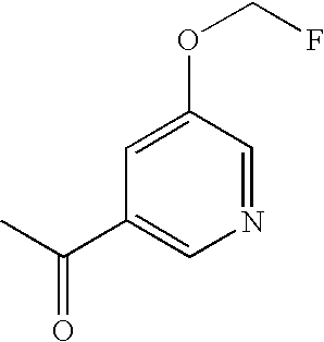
CC(C1=CN=CC(OCF)=C1)=O
